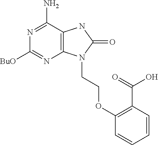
N1=C(N)C2=C(N=C1[BuO])N(CCOC1=C(C(=O)O)C=CC=C1)C(=O)N2
